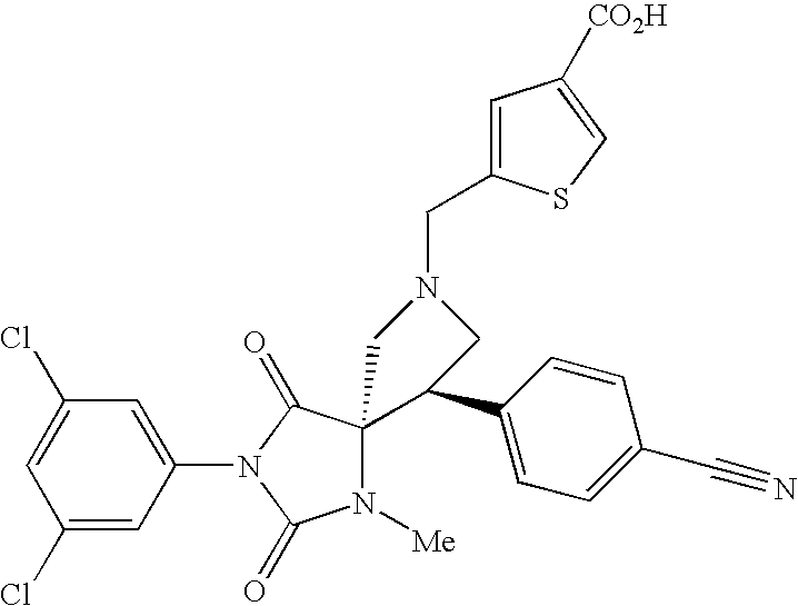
C1(Cl)=CC(Cl)=CC(N2C(=O)N([Me])C(CN(C)CC3=CC([CO2H])=CS3)C2=O)=C1.CC1=CC=C(C#N)C=C1
